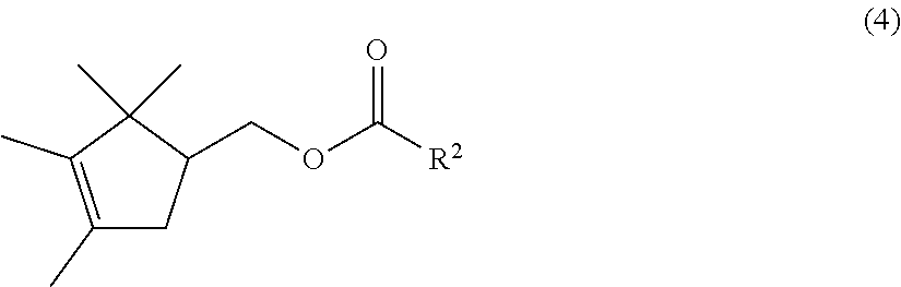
C1(C)=C(C)C(C)(C)C(COC([R2])=O)C1
